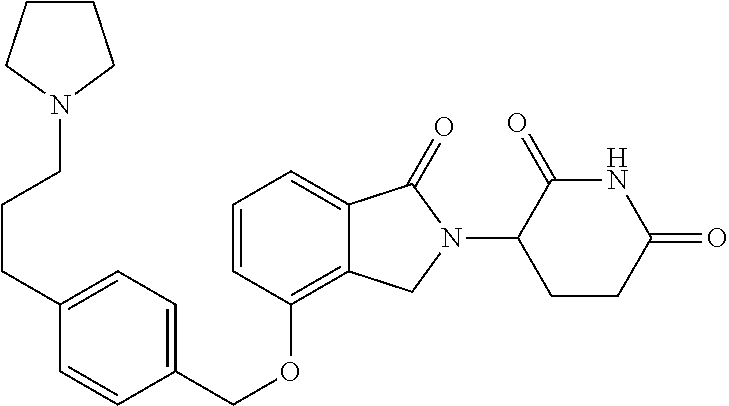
C(OC1=C2C(=CC=C1)C(=O)N(C1C(=O)NC(=O)CC1)C2)C1=CC=C(CCCN2CCCC2)C=C1
